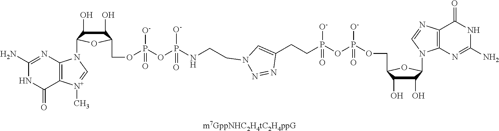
C1(O)C(O)C(COP(OP([O-])(=O)CCC2=CN(CCNP(OP([O-])(OCC3C(O)C(O)C(N4C5=C(C(=O)NC(N)=N5)[N+](C)=C4)O3)=O)([O-])=O)N=N2)([O-])=O)OC1N1C2=C(N=C1)C(=O)NC(N)=N2
